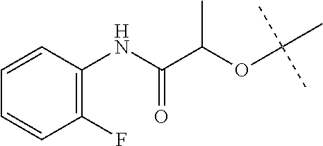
C1(F)=C(NC(=O)C(OC(C)(C)C)C)C=CC=C1
